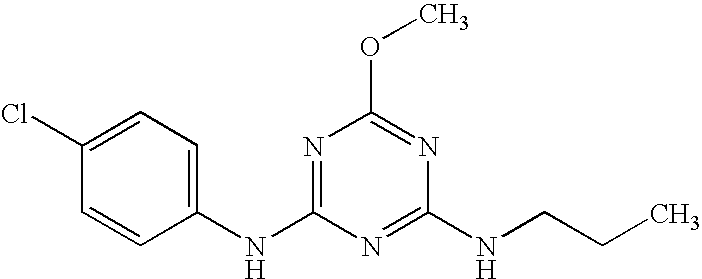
C1(NC2=NC(OC)=NC(NCCC)=N2)=CC=C(Cl)C=C1
